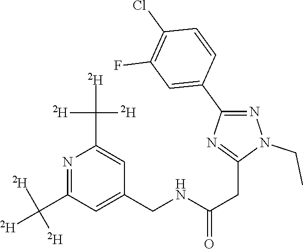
N1=C(C([D])([D])[D])C=C(CNC(CC2=NC(C3=CC(F)=C(Cl)C=C3)=NN2CC)=O)C=C1C([D])([D])[D]
